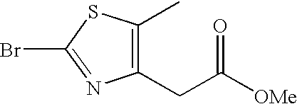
C1(CC([OMe])=O)=C(C)SC(Br)=N1
